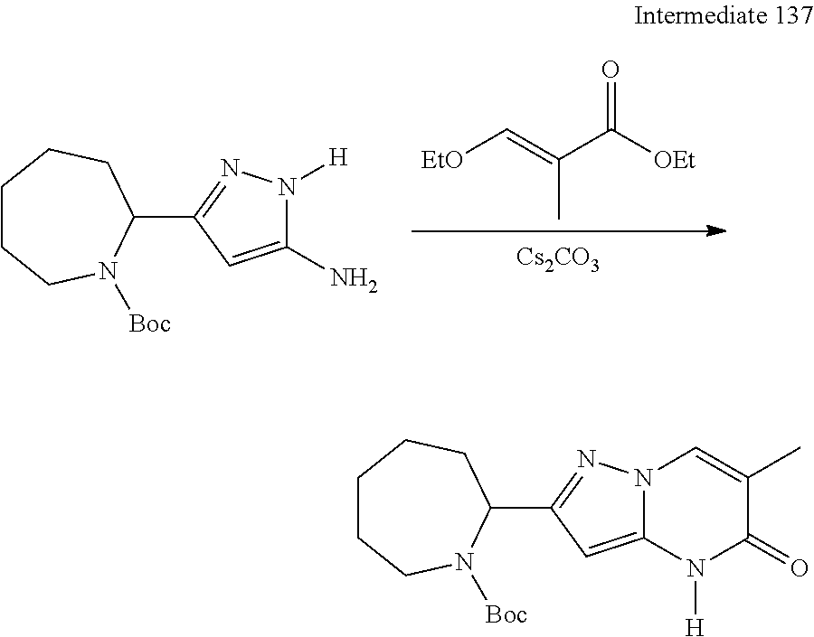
[Cs2CO3].[EtO]C=C(C([OEt])=O)C.C1CCN([Boc])C(C2=NN([H])C(N)=C2)CC1.C1CCN([Boc])C(C2=NN3C(=C2)N([H])C(=O)C(C)=C3)CC1
